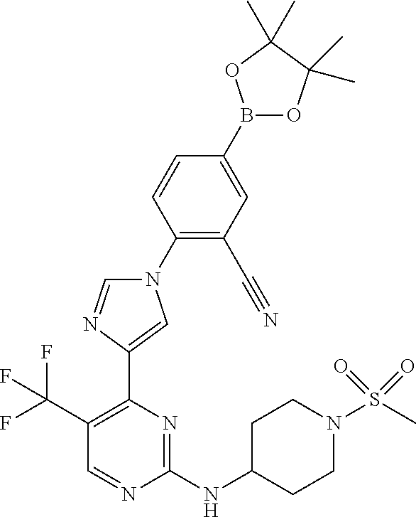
C1(C(F)(F)F)=C(C2=CN(C3=C(C#N)C=C(B4OC(C)(C)C(C)(C)O4)C=C3)C=N2)N=C(NC2CCN(S(C)(=O)=O)CC2)N=C1
